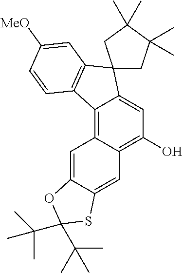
C1(O)=C2C(=C3C(=C1)C1(C4=C3C=CC([MeO])=C4)CC(C)(C)C(C)(C)C1)C=C1C(=C2)SC(C(C)(C)C)(C(C)(C)C)O1
